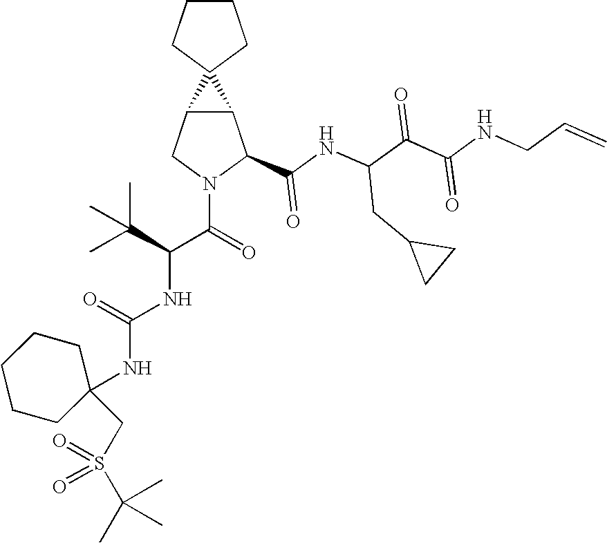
C12C(CN(C(=O)C(NC(NC3(CS(C(C)(C)C)(=O)=O)CCCCC3)=O)C(C)(C)C)C1C(NC(C(C(NCC=C)=O)=O)CC1CC1)=O)C21CCCC1
